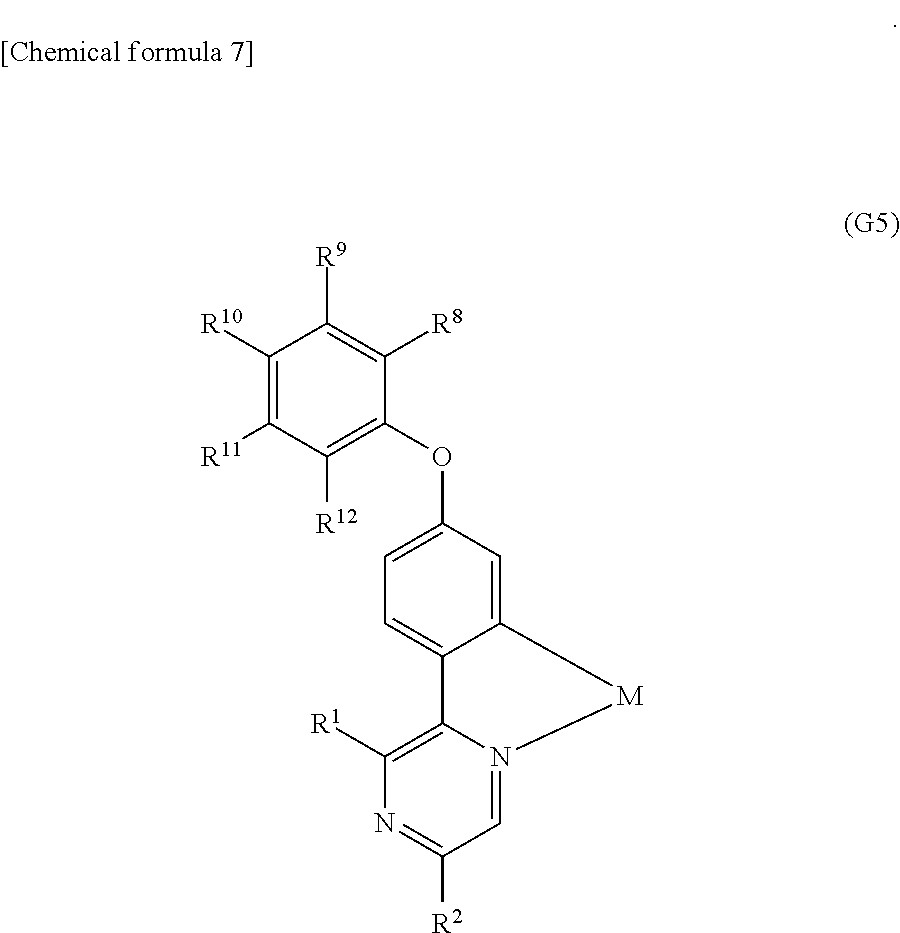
C1([R10])=C([R11])C([R12])=C(OC2=CC=C3C(=C2)[M]N2=CC([R2])=NC([R1])=C32)C([R8])=C1[R9]
